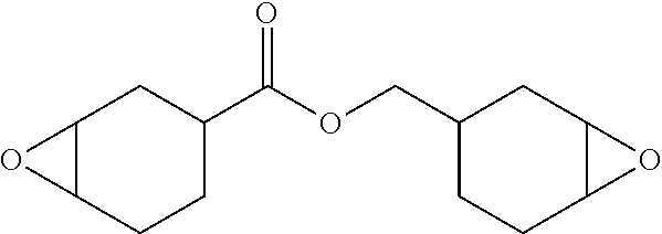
C1(C(OCC2CCC3C(C2)O3)=O)CCC2C(C1)O2
